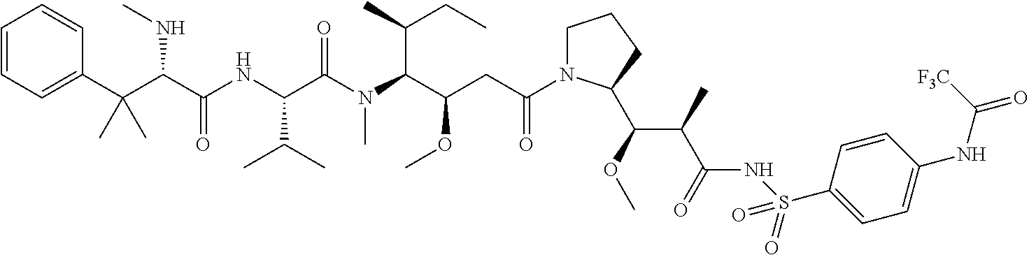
C1=CC=C(C(C(NC)C(=O)NC(C(=O)N(C)C(C(C)CC)C(OC)CC(=O)N2CCCC2C(C(C(=O)NS(C2=CC=C(NC([F3C])=O)C=C2)(=O)=O)C)OC)C(C)C)(C)C)C=C1
